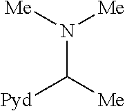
C(N([Me])[Me])([Me])[Pyd]
